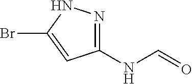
N1=C(NC=O)C=C(Br)N1
